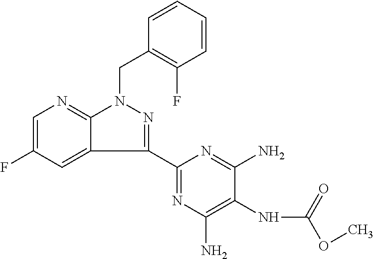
C1=C(F)C=C2C(=N1)N(CC1=C(F)C=CC=C1)N=C2C1=NC(N)=C(NC(OC)=O)C(N)=N1
